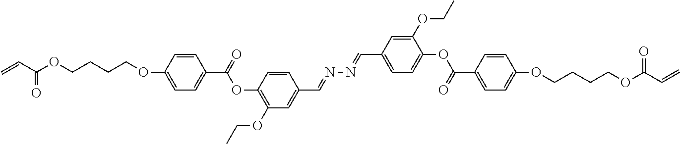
C=CC(OCCCCOC1=CC=C(C(=O)OC2=C(OCC)C=C(C=NN=CC3=CC=C(OC(C4=CC=C(OCCCCOC(C=C)=O)C=C4)=O)C(OCC)=C3)C=C2)C=C1)=O
